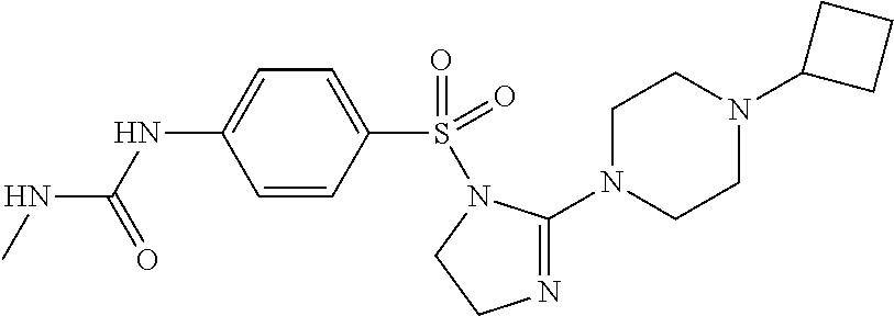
C1=CC(S(=O)(=O)N2C(N3CCN(C4CCC4)CC3)=NCC2)=CC=C1NC(NC)=O
